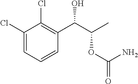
C1(Cl)=CC=CC(C(C(C)OC(=O)N)O)=C1Cl
